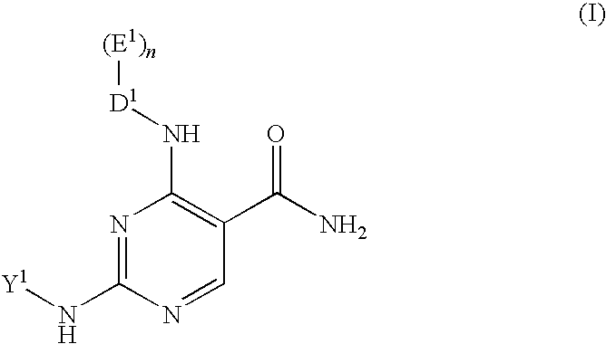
[Y1]NC1=NC(N[D1][(E1)n])=C(C(N)=O)C=N1
